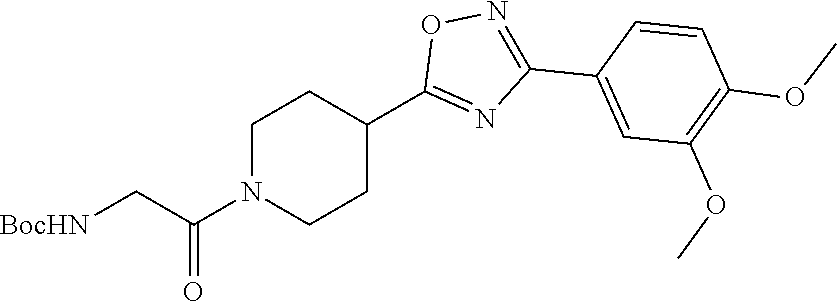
C1N(C(C[BocHN])=O)CCC(C2=NC(C3=CC(OC)=C(OC)C=C3)=NO2)C1
